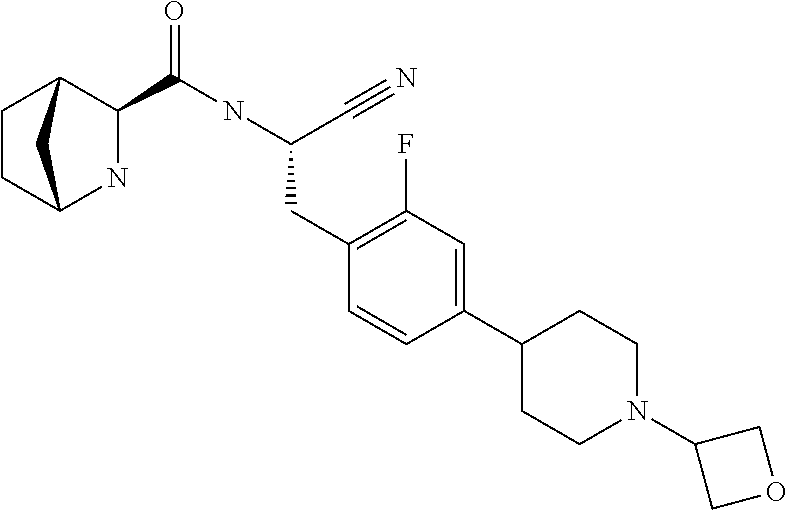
N1C2CCC(C1C(NC(C#N)CC1=C(F)C=C(C3CCN(C4COC4)CC3)C=C1)=O)C2
